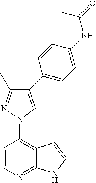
C12=C(N3C=C(C4=CC=C(NC(=O)C)C=C4)C(C)=N3)C=CN=C1NC=C2
